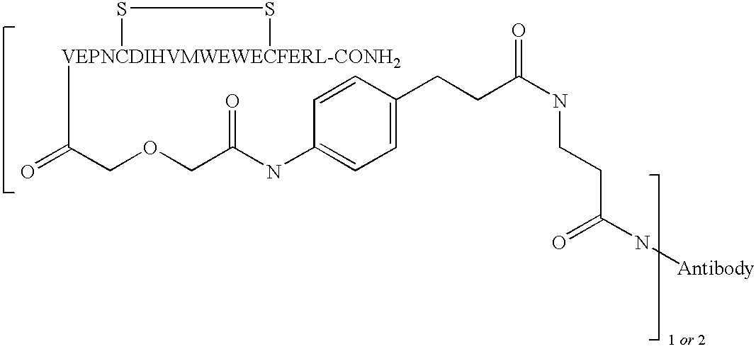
C1=CC(CCC(NCCC(N[Antibody])=O)=O)=CC=C1NC(COCC(=O)[VEPNCDIHVMWEWECFERL-CONH2]1SS1)=O
